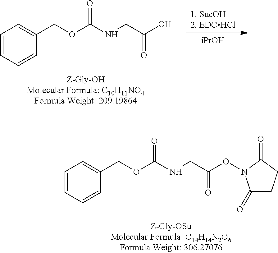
C1=CC=CC(COC(NCC(ON2C(=O)CCC2=O)=O)=O)=C1.C1=CC=CC(COC(NCC(O)=O)=O)=C1.[iPrOH]
